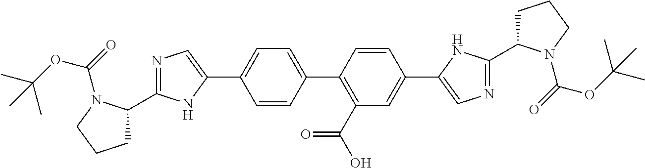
C1=CC(C2=CC=C(C3=CN=C(C4CCCN4C(=O)OC(C)(C)C)N3)C=C2)=C(C(=O)O)C=C1C1=CN=C(C2CCCN2C(=O)OC(C)(C)C)N1
